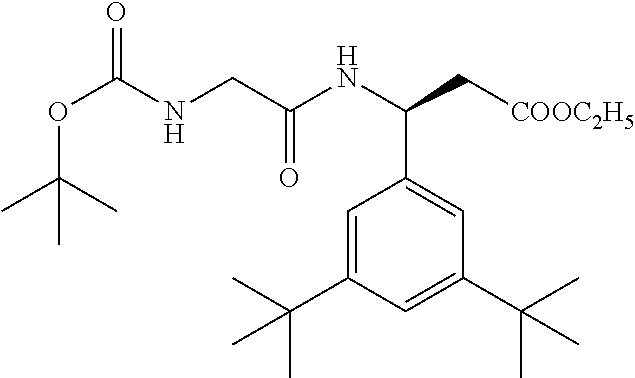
C(OC(NCC(NC(C[COOC2H5])C1=CC(C(C)(C)C)=CC(C(C)(C)C)=C1)=O)=O)(C)(C)C
